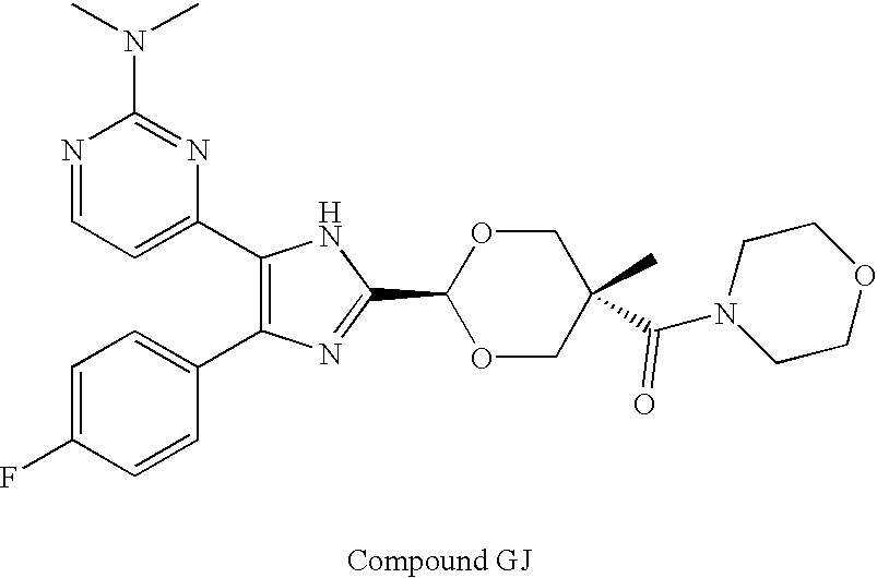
C1(C2=CC=NC(N(C)C)=N2)=C(C2=CC=C(F)C=C2)N=C(C2OCC(C(N3CCOCC3)=O)(C)CO2)N1
